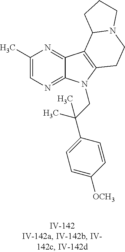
C1(C)=CN=C2C(=N1)C1=C(N2CC(C2=CC=C([OCH3])C=C2)(C)C)CCN2C1CCC2
